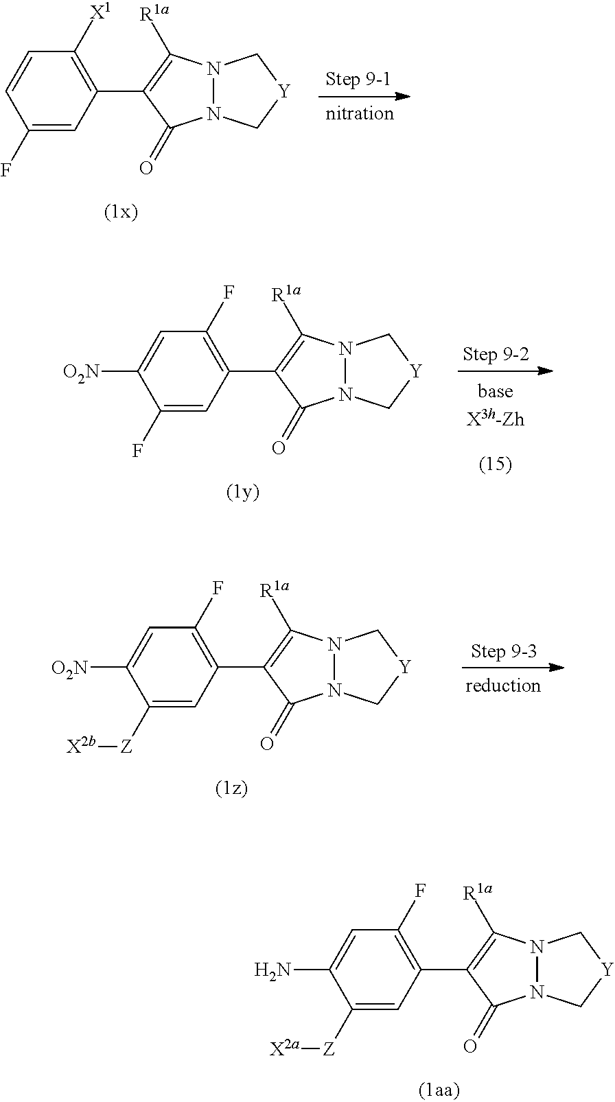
C1(F)=CC(C2=C([R1a])N3N(C2=O)C[Y]C3)=C([X1])C=C1.C1(F)=CC(C2=C([R1a])N3N(C2=O)C[Y]C3)=C(F)C=C1[O2N].C1([Z][X2b])=CC(C2=C([R1a])N3N(C2=O)C[Y]C3)=C(F)C=C1[O2N].C1([Z][X2a])=CC(C2=C([R1a])N3N(C2=O)C[Y]C3)=C(F)C=C1N
